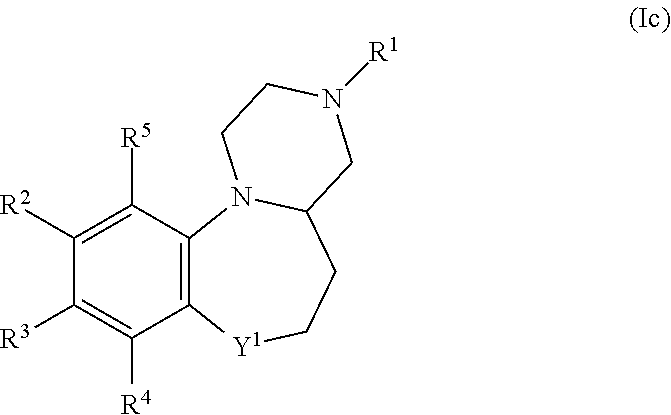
C1([R5])=C([R2])C([R3])=C([R4])C2=C1N1C(CC[Y1]2)CN([R1])CC1
